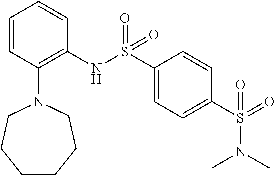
C1=CC(N2CCCCCC2)=C(NS(C2=CC=C(S(=O)(N(C)C)=O)C=C2)(=O)=O)C=C1
